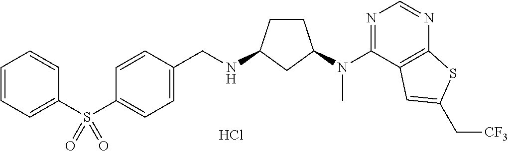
C1=CC(S(C2=CC=CC=C2)(=O)=O)=CC=C1CNC1CCC(N(C2=NC=NC3=C2C=C(C[CF3])S3)C)C1.Cl
